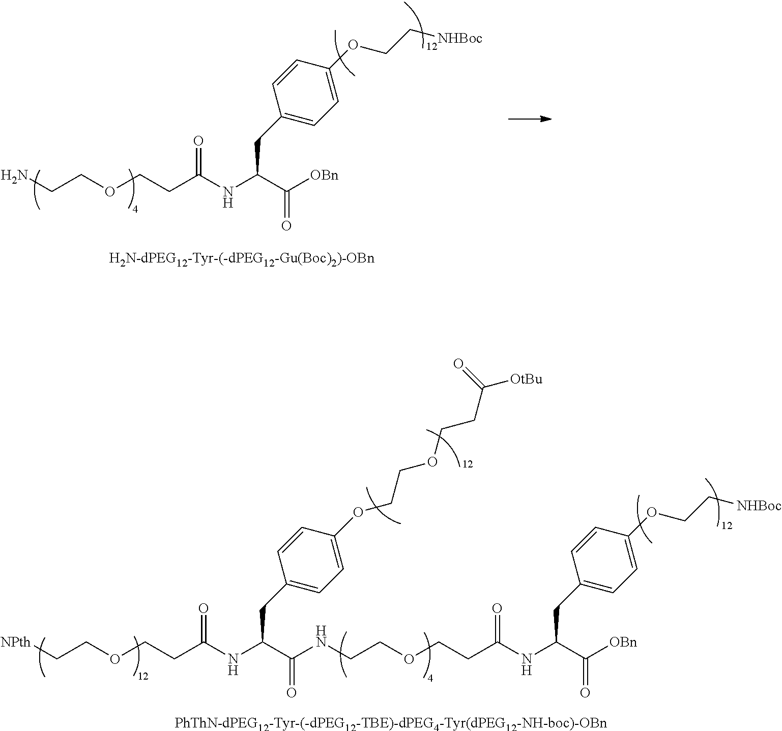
NCCOCCC(NC(C([OBn])=O)CC1=CC=C(OCC[NHBoc])C=C1)=O.[H2N-dPEG12-Tyr-(-dPEG12-Gu(Boc)2)-OBn].[NPth]CCOCCC(NC(C(NCCOCCC(NC(C([OBn])=O)CC1=CC=C(OCC[NHBoc])C=C1)=O)=O)CC1=CC=C(OCCOCCC([OtBu])=O)C=C1)=O.[PhThN-dPEG12-Tyr-(-dPEG12-TBE)-dPEG4-Tyr(dPEG12-NH-boc)-OBn]
